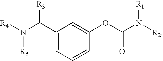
C1(C(N([R4])[R5])[R3])=CC=CC(OC(N([R2])[R1])=O)=C1
